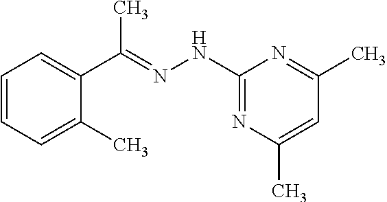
C1=CC=C(C)C(C(=NNC2=NC(C)=CC(C)=N2)C)=C1
